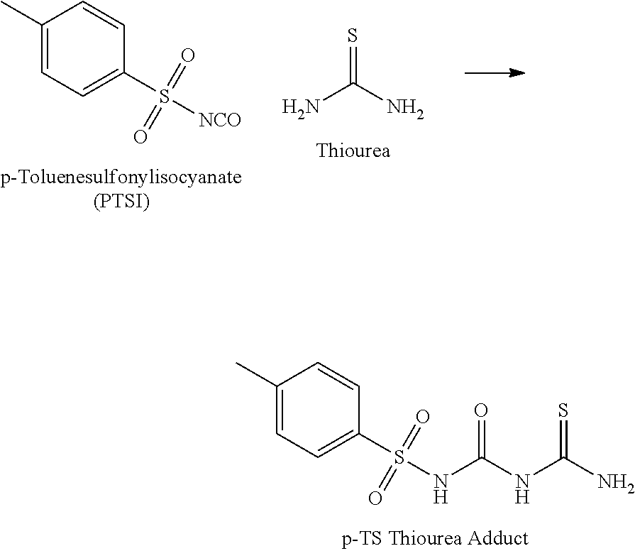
C1(C)=CC=C(S(NC(NC(N)=S)=O)(=O)=O)C=C1.C1(C)=CC=C(S([NCO])(=O)=O)C=C1.S=C(N)N
